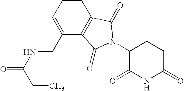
C1=CC2=C(C(CNC(CC)=O)=C1)C(=O)N(C1C(=O)NC(=O)CC1)C2=O
